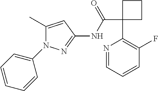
C1(C(NC2=NN(C3=CC=CC=C3)C(C)=C2)=O)(C2=C(F)C=CC=N2)CCC1
